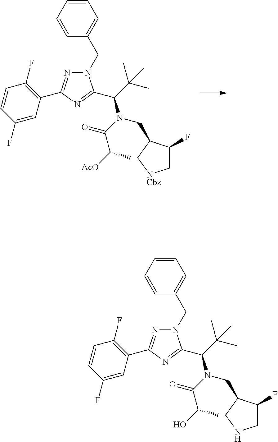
C1=CC=CC(CN2N=C(C3=C(F)C=CC(F)=C3)N=C2C(C(C)(C)C)N(C(C([AcO])C)=O)CC2C(F)C[NCbz]C2)=C1.C1=CC=CC(CN2N=C(C3=C(F)C=CC(F)=C3)N=C2C(C(C)(C)C)N(C(C(O)C)=O)CC2C(F)CNC2)=C1
